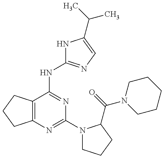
C12=C(C(NC3=NC=C(C(C)C)N3)=NC(N3CCCC3C(=O)N3CCCCC3)=N1)CCC2
